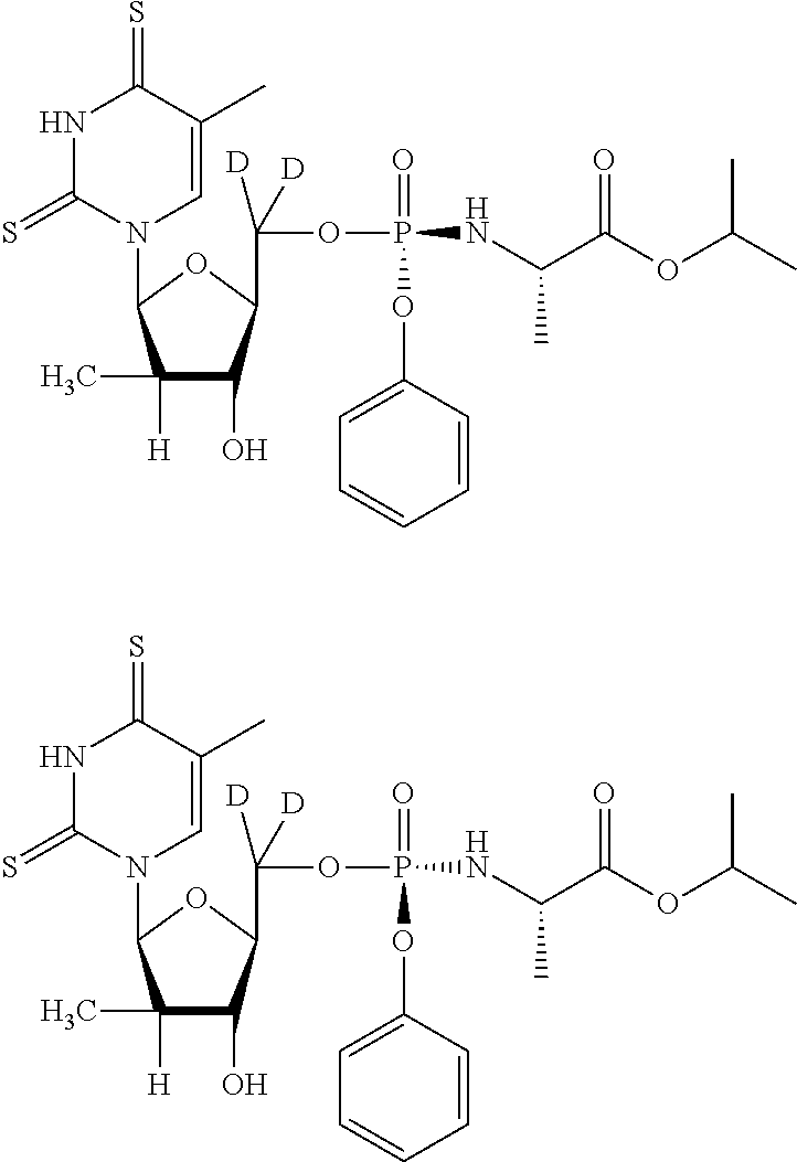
C1(C)([H])C(O)C(C(OP(=O)(OC2=CC=CC=C2)NC(C(OC(C)C)=O)C)([D])[D])OC1N1C=C(C)C(=S)NC1=S.C1(C)([H])C(O)C(C(OP(=O)(OC2=CC=CC=C2)NC(C(OC(C)C)=O)C)([D])[D])OC1N1C=C(C)C(=S)NC1=S
